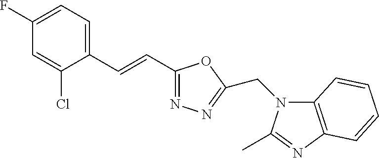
C1(F)=CC=C(C=CC2=NN=C(CN3C4=C(N=C3C)C=CC=C4)O2)C(Cl)=C1
